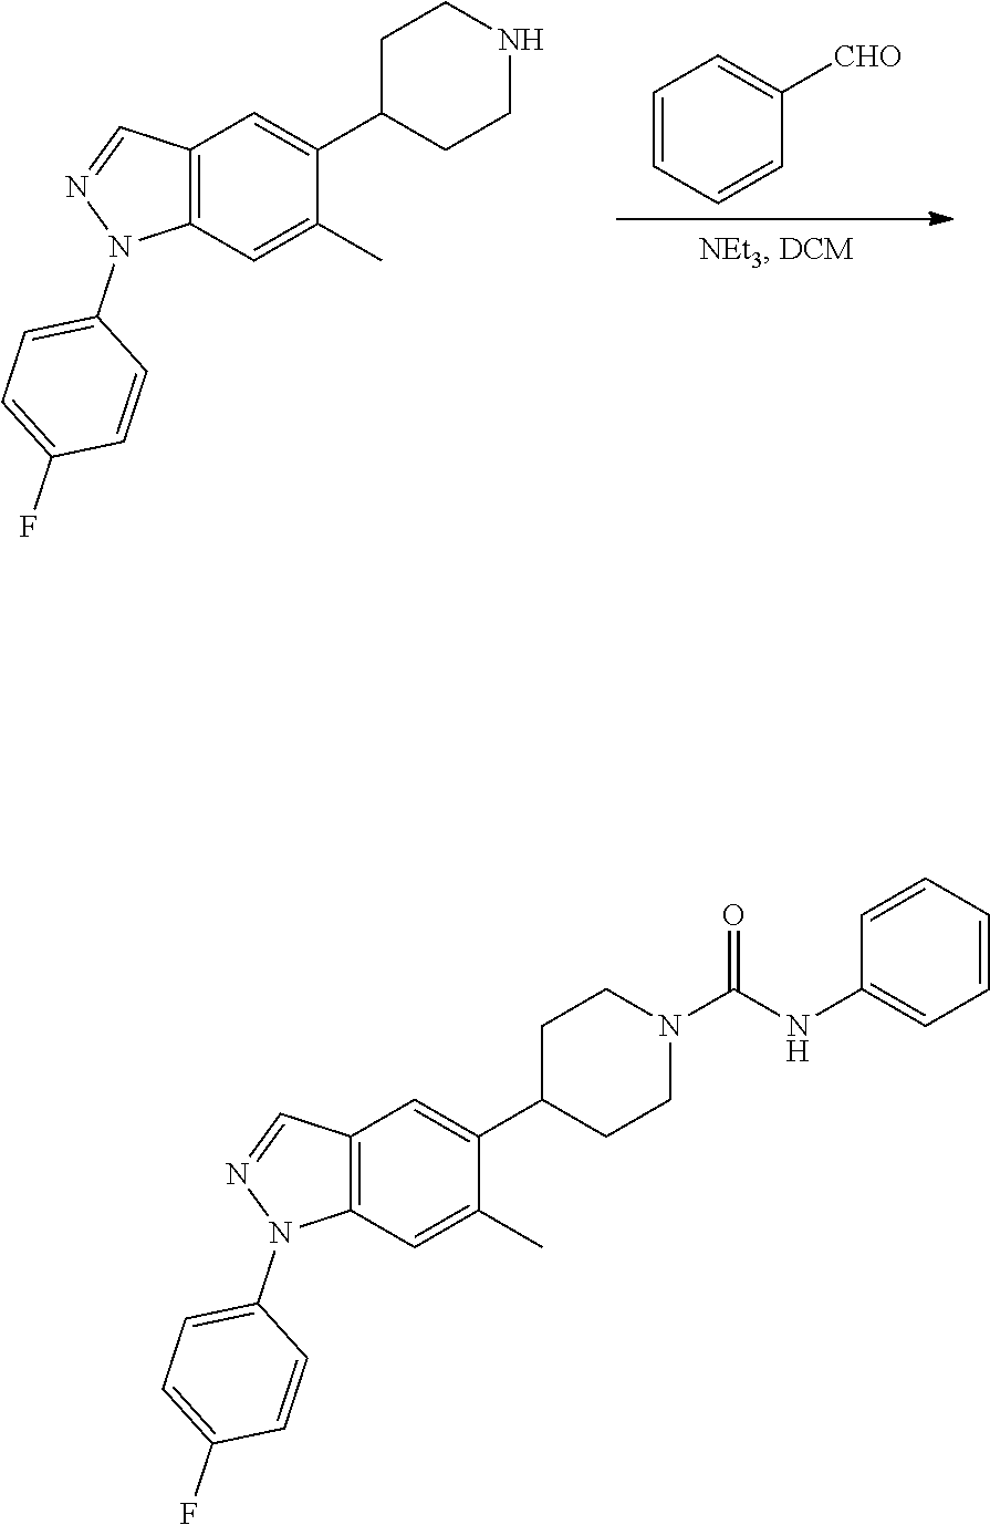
C1=C(C2CCNCC2)C(C)=CC2=C1C=NN2C1=CC=C(F)C=C1.C1=C([CHO])C=CC=C1.C1=C(C2CCN(C(=O)NC3=CC=CC=C3)CC2)C(C)=CC2=C1C=NN2C1=CC=C(F)C=C1
